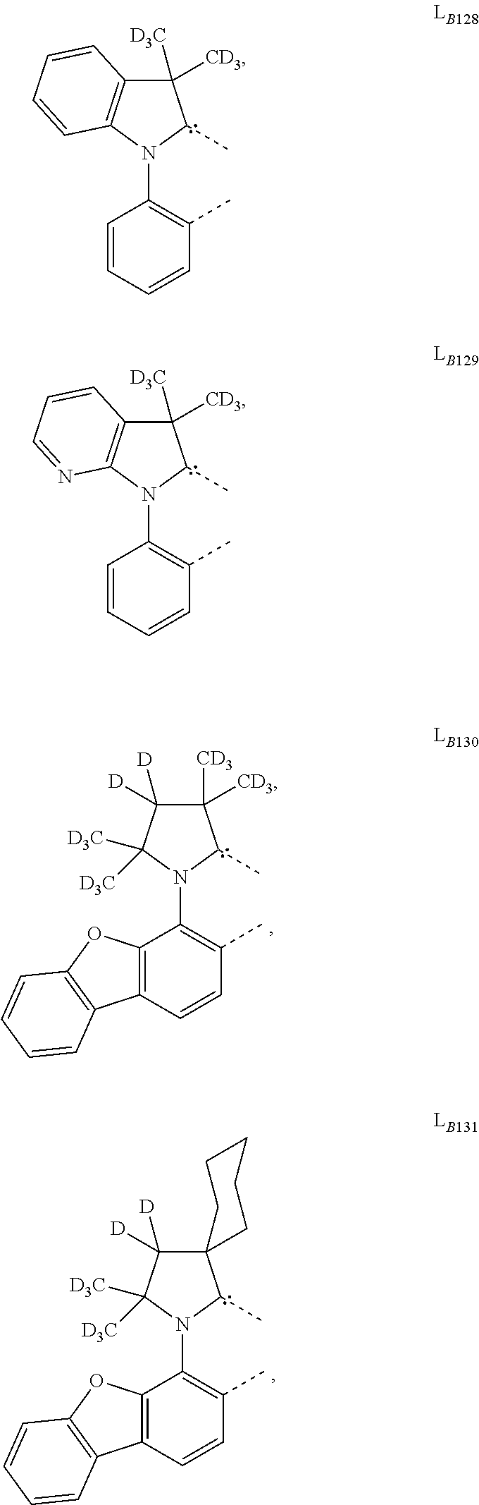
C1=CC=CC(C)=C1N1C(C)C([D3C])([CD3])C2=C1C=CC=C2.C1=CC=CC(C)=C1N1C(C)C([D3C])([CD3])C2=C1N=CC=C2.C12=C(C=CC(C)=C1N1C(C)C([CD3])([CD3])C([D])([D])C1([D3C])[D3C])C1=C(O2)C=CC=C1.C12=C(C=CC(C)=C1N1C(C)C3(C([D])([D])C1([D3C])[D3C])CCCCC3)C1=C(O2)C=CC=C1
